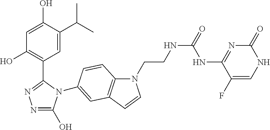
N1=C(O)N(C2=CC3=C(N(CCNC(NC4=NC(=O)NC=C4F)=O)C=C3)C=C2)C(C2=C(O)C=C(O)C(C(C)C)=C2)=N1
